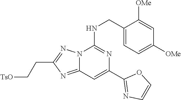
C1(CNC2=NC(C3=NC=CO3)=CC3=NC(CC[TsO])=NN23)=CC=C([OMe])C=C1[OMe]
